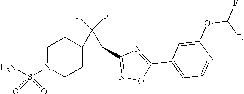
C1(C2=NOC(C3=CC=NC(OC(F)F)=C3)=N2)C(F)(F)C12CCN(S(N)(=O)=O)CC2
